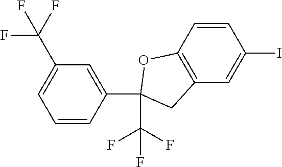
C1=CC2=C(C=C1I)CC(C(F)(F)F)(C1=CC(C(F)(F)F)=CC=C1)O2
